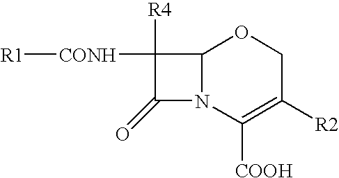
[R1][CONH]C1([R4])C(=O)N2C1OCC([R2])=C2[COOH]
